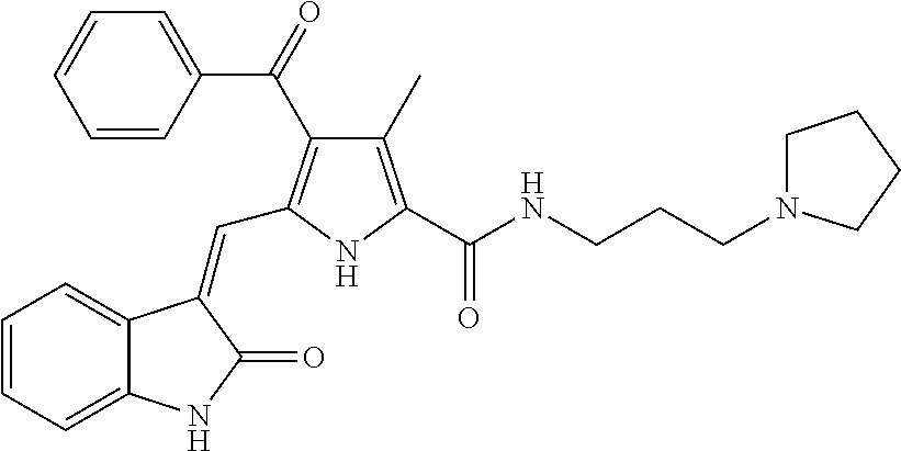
C1=CC=C2C(=C1)C(=CC1=C(C(=O)C3=CC=CC=C3)C(C)=C(C(NCCCN3CCCC3)=O)N1)C(=O)N2
